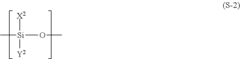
[X2][Si]([Y2])(C)OC
